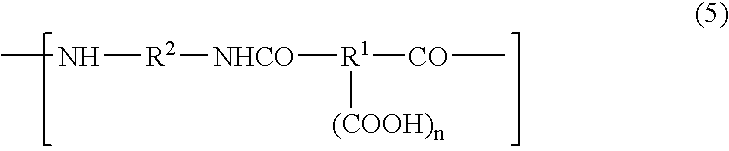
CN[R2][NHCO][R1]([CO]C)[(COOH)n]
